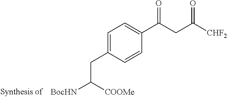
C1=C(CC([BocHN])[COOMe])C=CC(C(CC([CHF2])=O)=O)=C1
